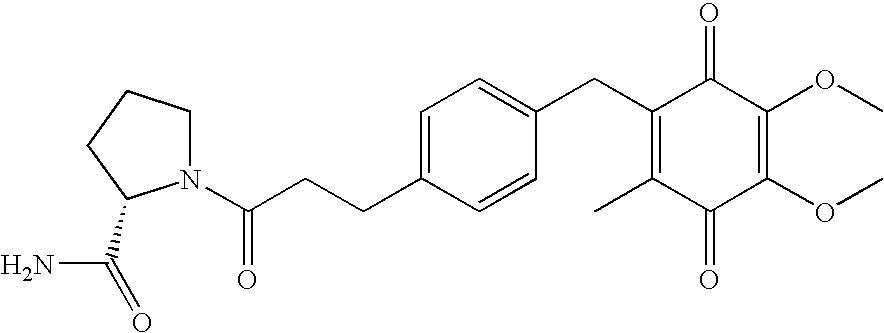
C1(=O)C(C)=C(CC2=CC=C(CCC(=O)N3CCCC3C(N)=O)C=C2)C(=O)C(OC)=C1OC
